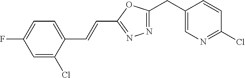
C1(CC2=NN=C(C=CC3=CC=C(F)C=C3Cl)O2)=CN=C(Cl)C=C1
